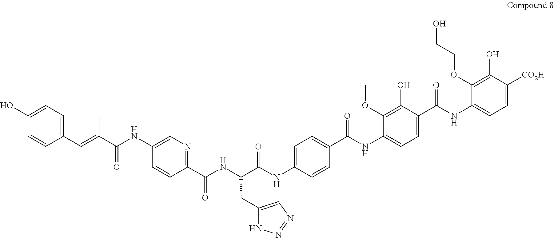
COC1=C(O)C(C(NC2=CC=C([CO2H])C(O)=C2OCCO)=O)=CC=C1NC(C1=CC=C(NC(C(NC(C2=NC=C(NC(C(=CC3=CC=C(O)C=C3)C)=O)C=C2)=O)CC2=CN=NN2)=O)C=C1)=O
